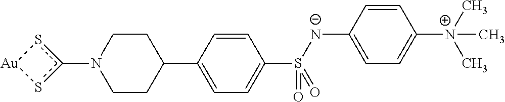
N1(c2s[Au]s2)CCC(C2=CC=C(S([N-]C3=CC=C([N+](C)(C)C)C=C3)(=O)=O)C=C2)CC1
